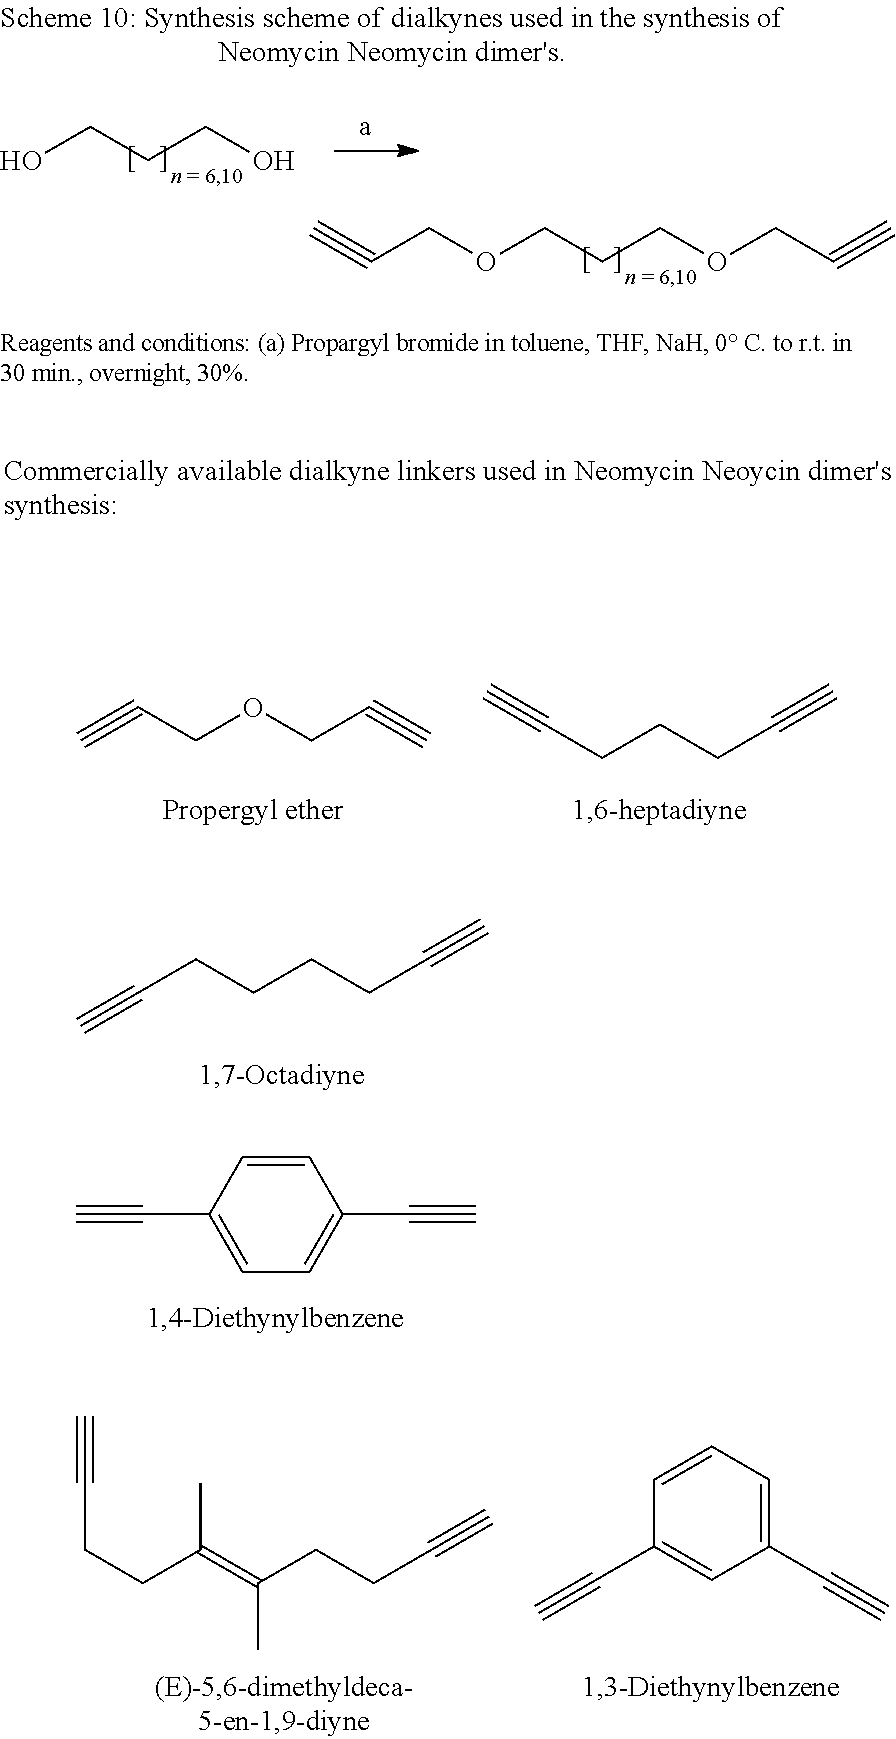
OCCCO.O(CCCOCC#C)CC#C.C#CCOCC#C.C(CCCC#C)#C.C(CCCCC#C)#C.C1=CC(C#C)=CC=C1C#C.C#CCCC(C)=C(CCC#C)C.C1=CC=C(C#C)C=C1C#C
